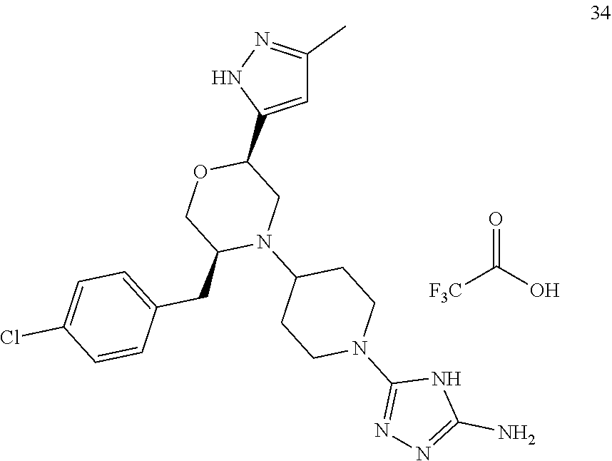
[F3C]C(O)=O.C1(C2OCC(CC3=CC=C(Cl)C=C3)N(C3CCN(C4=NN=C(N)N4)CC3)C2)=CC(C)=NN1
